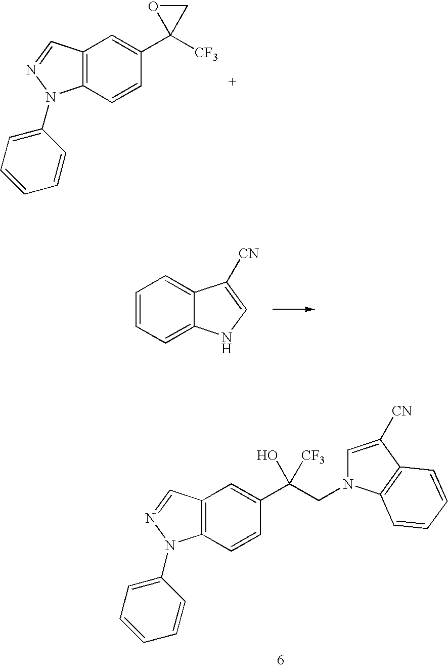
C12=C(C=CC(C3([CF3])CO3)=C1)N(C1=CC=CC=C1)N=C2.C1=CC=C2C(=C1)C([CN])=CN2.C12=C(C=CC(C(CN3C=C([CN])C4=C3C=CC=C4)(O)[CF3])=C1)N(C1=CC=CC=C1)N=C2
